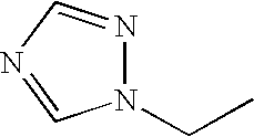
N1(CC)N=CN=C1
